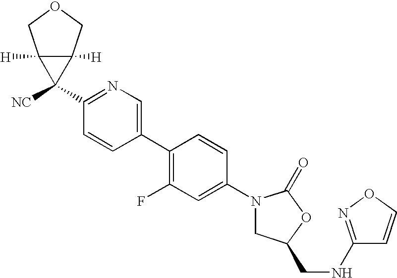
C1(N2CC(CNC3=NOC=C3)OC2=O)=CC(F)=C(C2=CN=C(C3([NC])C4([H])C3([H])COC4)C=C2)C=C1
